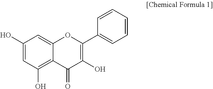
C1(O)=CC(O)=C2C(=C1)OC(C1=CC=CC=C1)=C(O)C2=O
